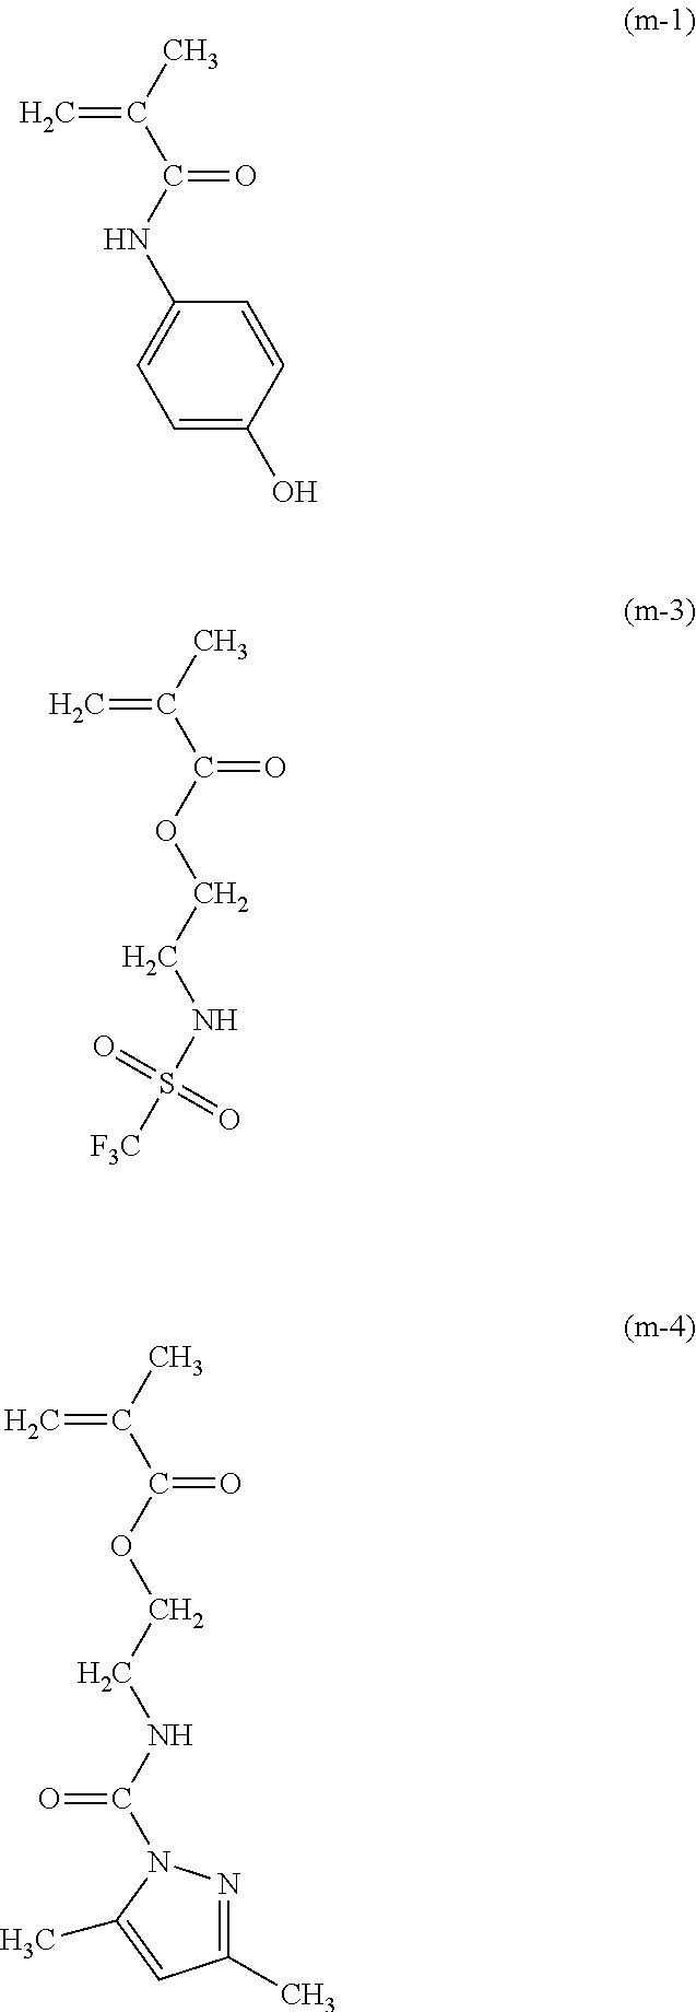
C1=C(O)C=CC(NC(C(C)=C)=O)=C1.C(OC(C(C)=C)=O)CNS([F3C])(=O)=O.C(OC(C(C)=C)=O)CNC(=O)N1N=C(C)C=C1C
